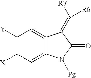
C1([Y])=C([X])C=C2C(=C1)C(=C([R7])[R6])C(=O)N2[Pg]
